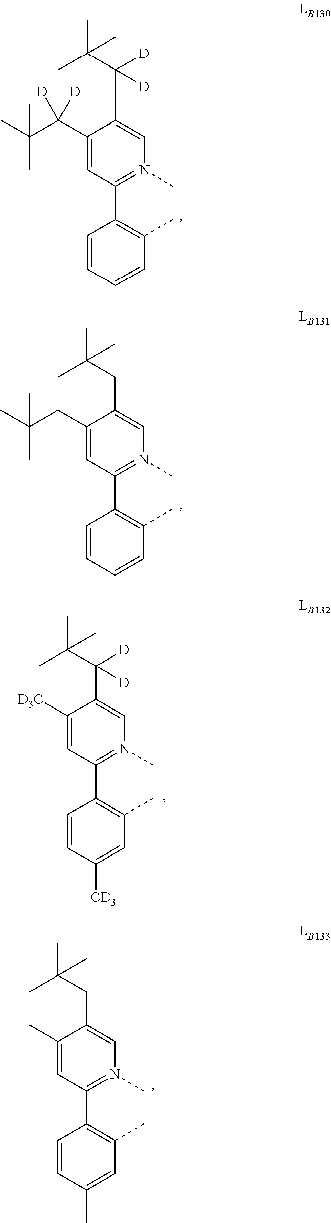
C1([D3C])=CC(C2=C(C)C=C([CD3])C=C2)=N(C)C=C1C(C(C)(C)C)([D])[D].C1(C)=CC(C2=C(C)C=C(C)C=C2)=N(C)C=C1CC(C)(C)C.C1(CC(C)(C)C)=CC(C2=C(C)C=CC=C2)=N(C)C=C1CC(C)(C)C.C1(C(C(C)(C)C)([D])[D])=CC(C2=C(C)C=CC=C2)=N(C)C=C1C(C(C)(C)C)([D])[D]
